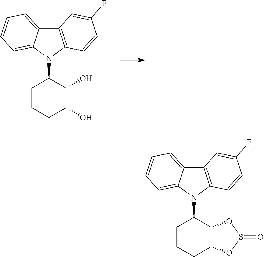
C12=C(N(C3CCCC(O)C3O)C3=CC=CC=C13)C=CC(F)=C2.C12=C(N(C3CCCC4C3OS(=O)O4)C3=CC=CC=C13)C=CC(F)=C2
